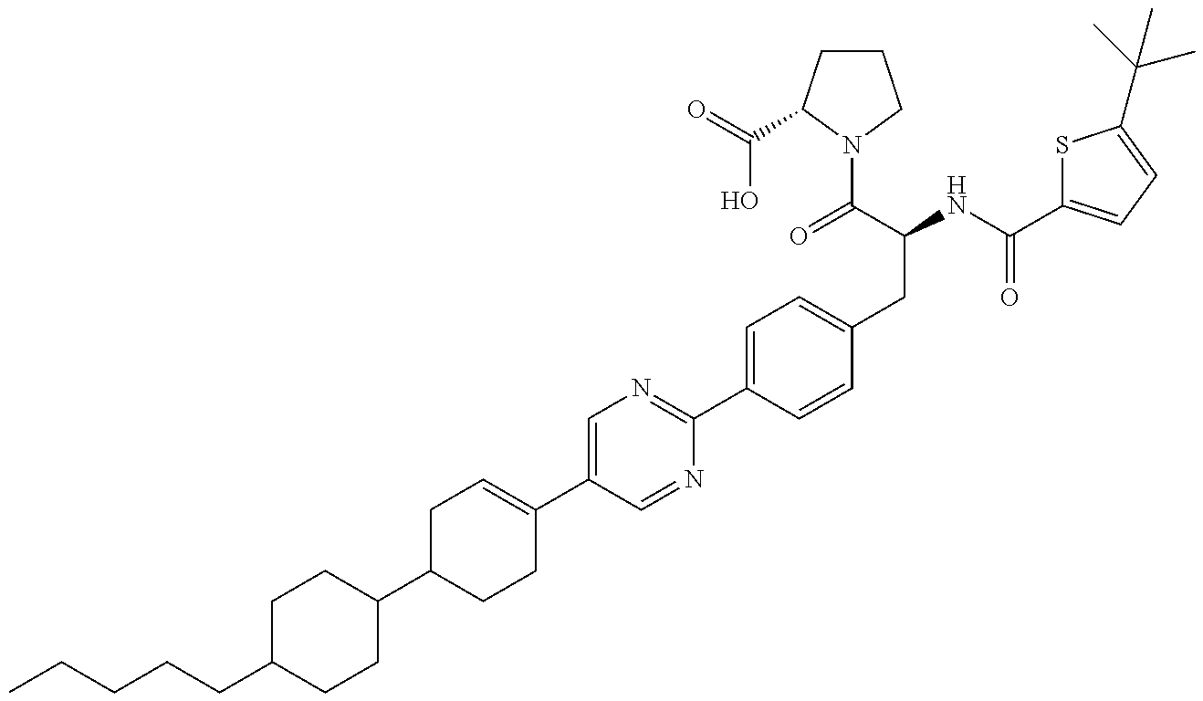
C(C1CCC(C2CCC(C3=CN=C(C4=CC=C(CC(NC(=O)C5=CC=C(C(C)(C)C)S5)C(=O)N5C(C(=O)O)CCC5)C=C4)N=C3)=CC2)CC1)CCCC
